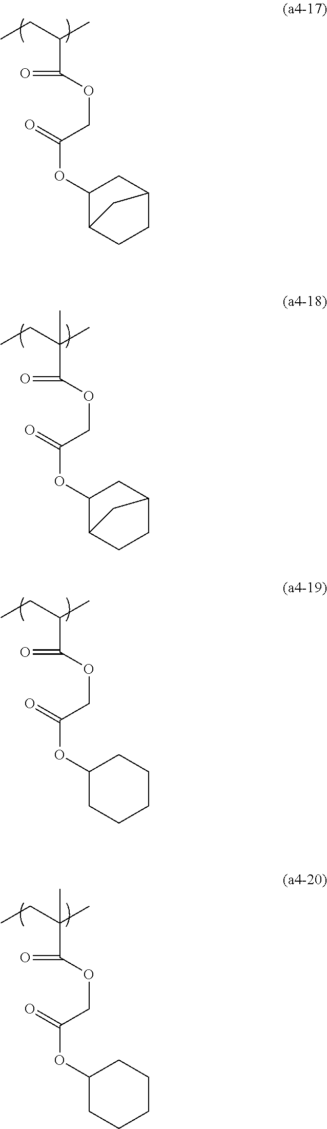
CCC(C)C(=O)OCC(=O)OC1C2CCC(C1)C2.CCC(C)(C(=O)OCC(=O)OC1C2CCC(C1)C2)C.CCC(C)C(=O)OCC(=O)OC1CCCCC1.CCC(C)(C(=O)OCC(=O)OC1CCCCC1)C
